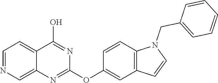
C1=NC=C2C(=C1)C(O)=NC(OC1=CC3=C(C=C1)N(CC1=CC=CC=C1)C=C3)=N2
